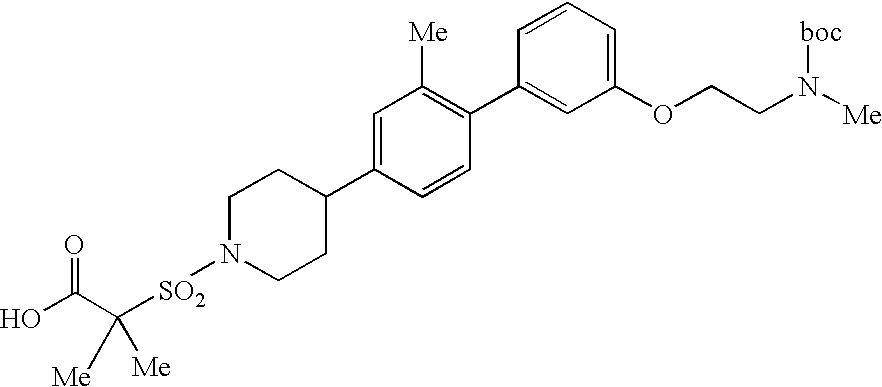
OC(C([SO2]N1CCC(C2=CC([Me])=C(C3=CC(OCCN([boc])[Me])=CC=C3)C=C2)CC1)([Me])[Me])=O
